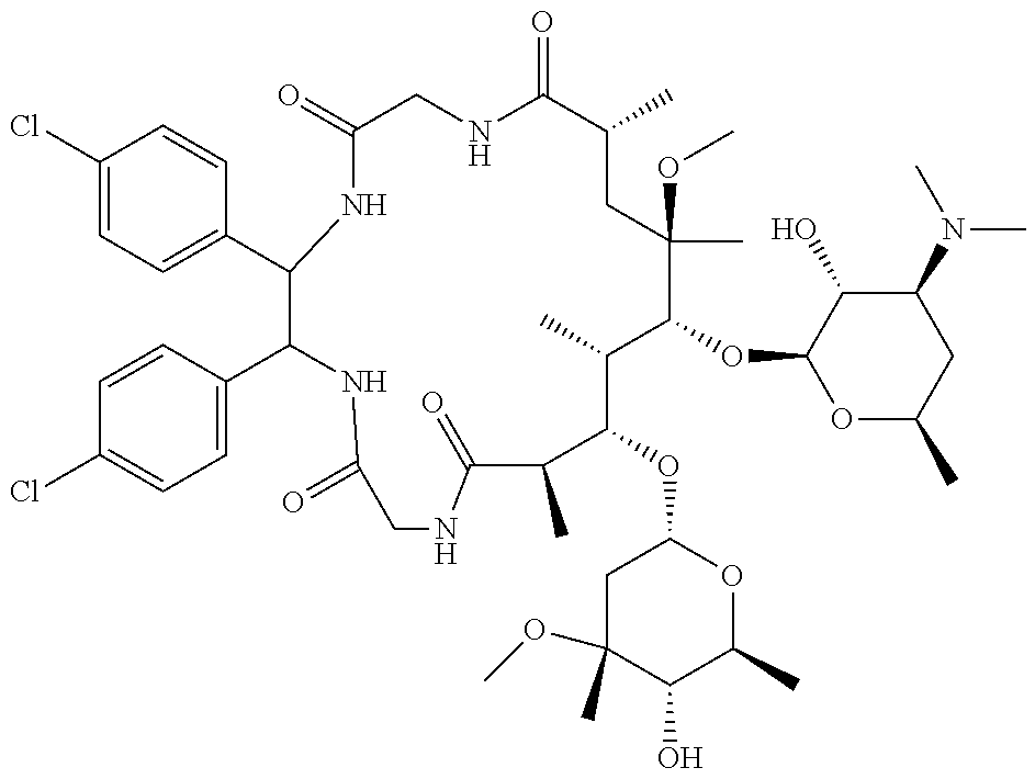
C1(Cl)=CC=C(C2C(C3=CC=C(Cl)C=C3)NC(=O)CNC(=O)C(C)C(OC3CC(OC)(C)C(O)C(C)O3)C(C)C(OC3OC(C)CC(N(C)C)C3O)C(C)(OC)CC(C)C(=O)NCC(=O)N2)C=C1
